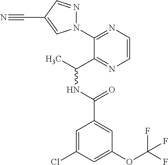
C1(N2N=CC(C#N)=C2)=NC=CN=C1C(C)NC(=O)C1=CC(OC(F)(F)F)=CC(Cl)=C1
